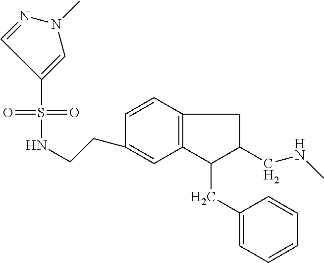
C12=C(C=CC(CCNS(=O)(=O)C3=CN(C)N=C3)=C1)CC(CNC)C2CC1=CC=CC=C1
